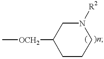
C[OCH2]C1CCCN([R2])C1
